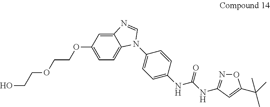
C12=CC(OCCOCCO)=CC=C1N(C1=CC=C(NC(NC3=NOC(C(C)(C)C)=C3)=O)C=C1)C=N2
